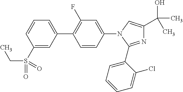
C1(S(=O)(CC)=O)=CC(C2=C(F)C=C(N3C(C4=CC=CC=C4Cl)=NC(C(O)(C)C)=C3)C=C2)=CC=C1
